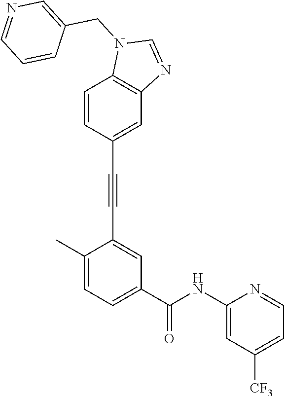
C1=C(C#CC2=CC(C(NC3=CC([CF3])=CC=N3)=O)=CC=C2C)C=CC2=C1N=CN2CC1=CN=CC=C1
